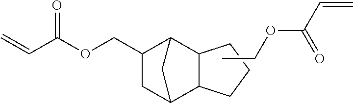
C=CC(OCC1C2C3C(C(C1)C2)CCC3)=O.CCOC(C=C)=O
